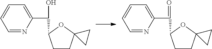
C1CC2(OC1C(=O)C1=CC=CC=N1)CC2.C1CC2(OC1C(O)C1=CC=CC=N1)CC2
